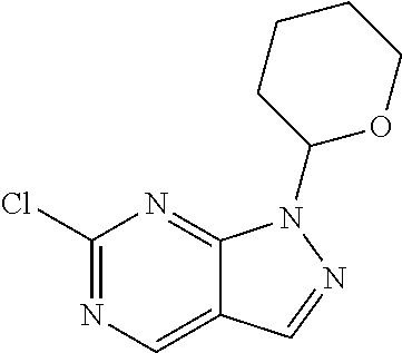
C1(Cl)=NC=C2C(=N1)N(C1CCCCO1)N=C2
